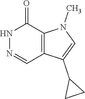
N1N=CC2=C(C1=O)N(C)C=C2C1CC1
